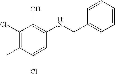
C1(Cl)=C(C)C(Cl)=CC(NCC2=CC=CC=C2)=C1O
